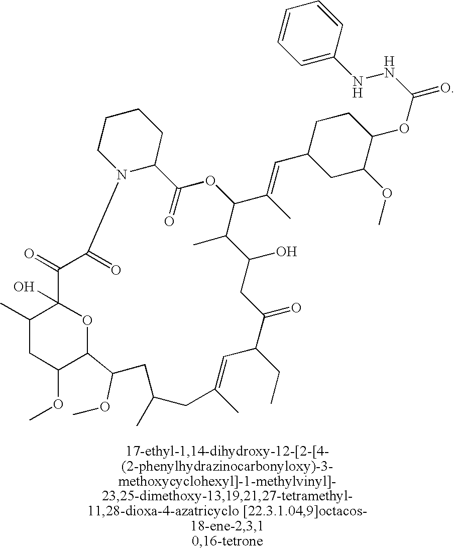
C1CN2C(=O)C(=O)C3(O)C(C)CC(OC)C(O3)C(OC)CC(C)CC(C)=CC(CC)C(=O)CC(O)C(C)C(C(=CC3CC(OC)C(OC(NNC4=CC=CC=C4)=O)CC3)C)OC(=O)C2CC1
